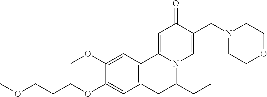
COCCCOC1=CC2=C(C=C1OC)C1=CC(=O)C(CN3CCOCC3)=CN1C(CC)C2
